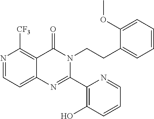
N1=CC=C2C(=C1[CF3])C(=O)N(CCC1=CC=CC=C1OC)C(C1=C(O)C=CC=N1)=N2
